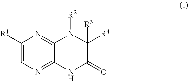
C1([R1])=CN=C2C(=N1)N([R2])C([R4])([R3])C(=O)N2
